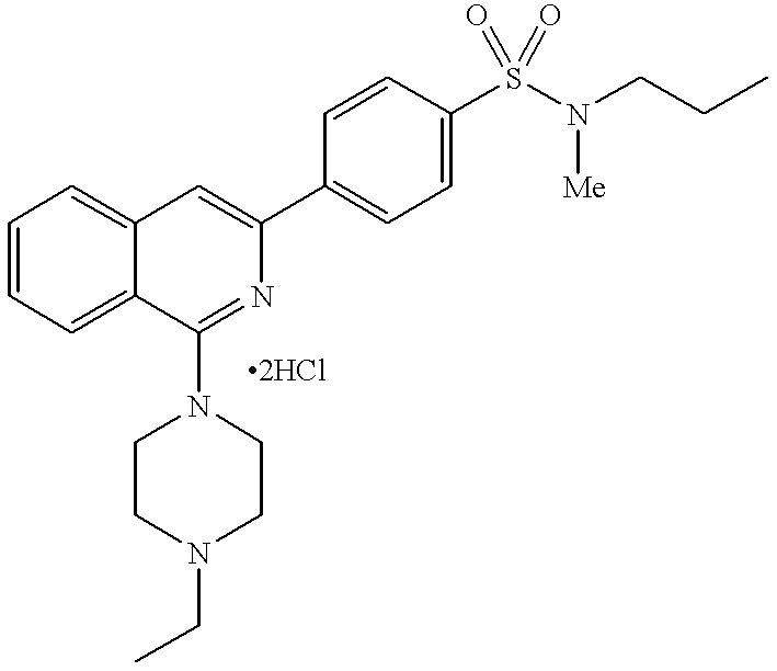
C1=CC=C2C(=C1)C=C(C1=CC=C(S(=O)(=O)N(CCC)[Me])C=C1)N=C2N1CCN(CC)CC1
